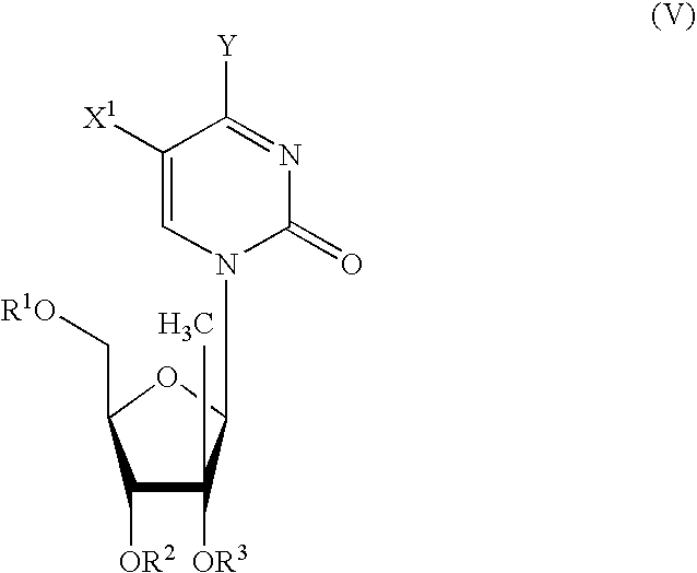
C1([OR2])C([OR3])(C)C(N2C=C([X1])C([Y])=NC2=O)OC1C[R1O]
